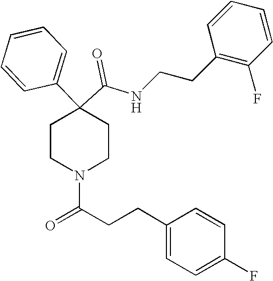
N(C(C1(C2=CC=CC=C2)CCN(C(=O)CCC2=CC=C(F)C=C2)CC1)=O)CCC1=C(F)C=CC=C1
